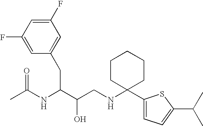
C1(F)=CC(F)=CC(CC(NC(C)=O)C(O)CNC2(C3=CC=C(C(C)C)S3)CCCCC2)=C1
